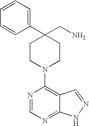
C1(C2=CC=CC=C2)(CN)CCN(C2=C3C(=NC=N2)NN=C3)CC1
